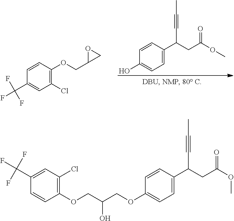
C(C1=CC(Cl)=C(OCC(COC2=CC=C(C(CC(=O)OC)C#CC)C=C2)O)C=C1)(F)(F)F.C1=C(C(C#CC)CC(OC)=O)C=CC(O)=C1.C1(Cl)=C(OCC2CO2)C=CC(C(F)(F)F)=C1
